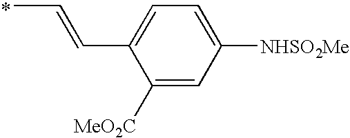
CC=CC1=CC=C([NHSO2Me])C=C1[MeO2C]
